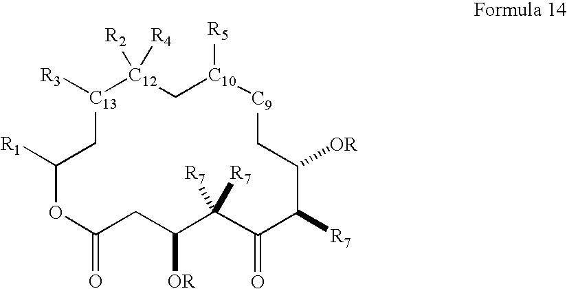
[C13]1([R3])CC([R1])OC(=O)CC([OR])C([R7])([R7])C(=O)C([R7])C([OR])C[C9][C10]([R5])C[C12]1([R2])[R4]
